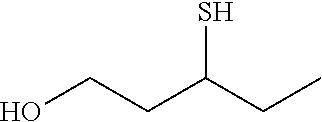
SC(CC)CCO
